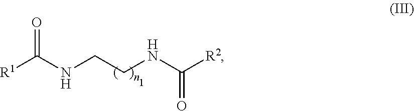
[R1]C(NCCNC([R2])=O)=O
